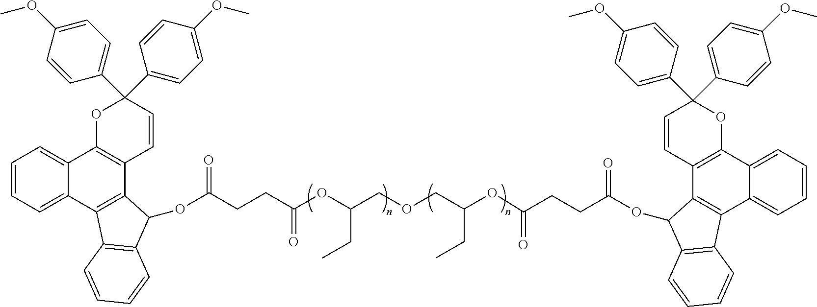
C(=O)(CCC(OC(COCC(OC(=O)CCC(=O)OC1C2=C(C3=CC=CC=C3C3=C2C=CC(C2=CC=C(OC)C=C2)(C2=CC=C(OC)C=C2)O3)C2=C1C=CC=C2)CC)CC)=O)OC1C2=C(C3=CC=CC=C3C3=C2C=CC(C2=CC=C(OC)C=C2)(C2=CC=C(OC)C=C2)O3)C2=C1C=CC=C2
